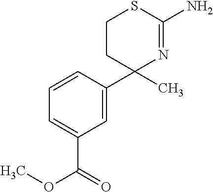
CC1(C2=CC(C(=O)OC)=CC=C2)N=C(N)SCC1
